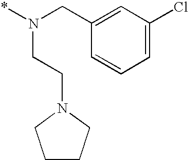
C1=C(CN(*)CCN2CCCC2)C=CC=C1Cl
